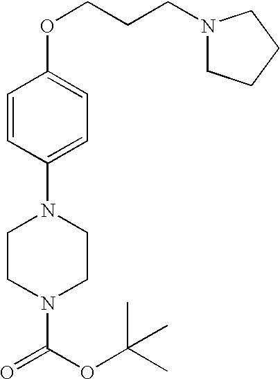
C1=CC(N2CCN(C(OC(C)(C)C)=O)CC2)=CC=C1OCCCN1CCCC1
